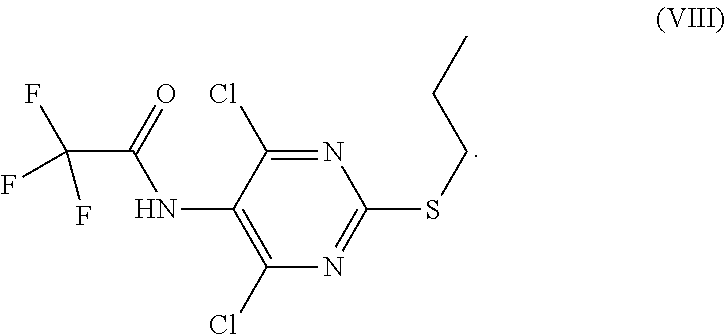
C(C(=O)NC1=C(Cl)N=C(SCCC)N=C1Cl)(F)(F)F
